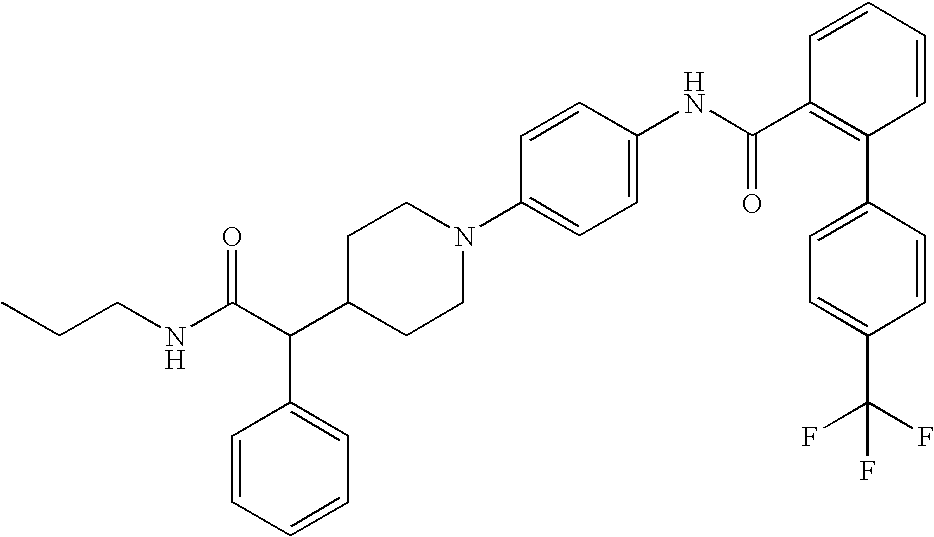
CCCNC(C(C1CCN(C2=CC=C(NC(C3=C(C4=CC=C(C(F)(F)F)C=C4)C=CC=C3)=O)C=C2)CC1)C1=CC=CC=C1)=O
